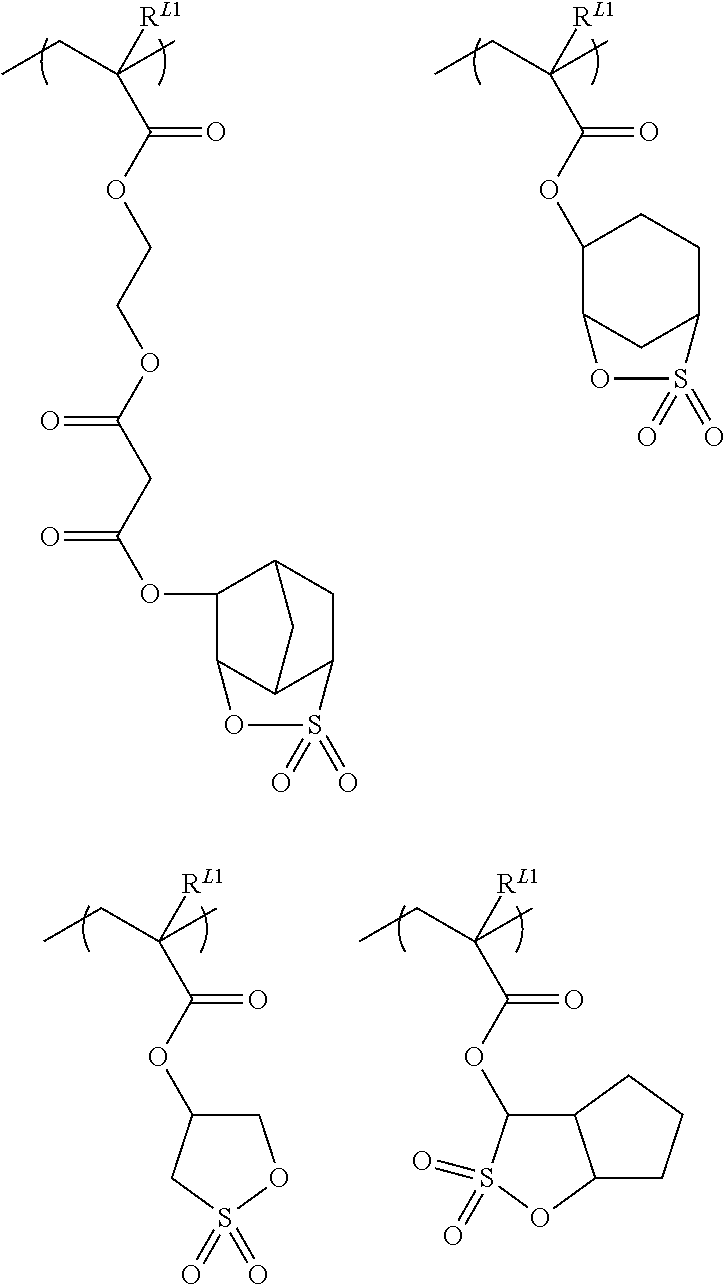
CCC(C)([RL1])C(OCCOC(CC(OC1C2C3C(CC1C3)S(=O)(=O)O2)=O)=O)=O.CCC(C)([RL1])C(OC1C2CC(CC1)S(=O)(=O)O2)=O.CCC(C)([RL1])C(OC1COS(=O)(=O)C1)=O.CCC(C)([RL1])C(OC1C2C(OS1(=O)=O)CCC2)=O
